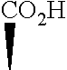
[CO2H]C
